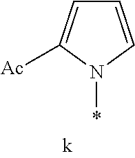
C1=C([Ac])N(*)C=C1
